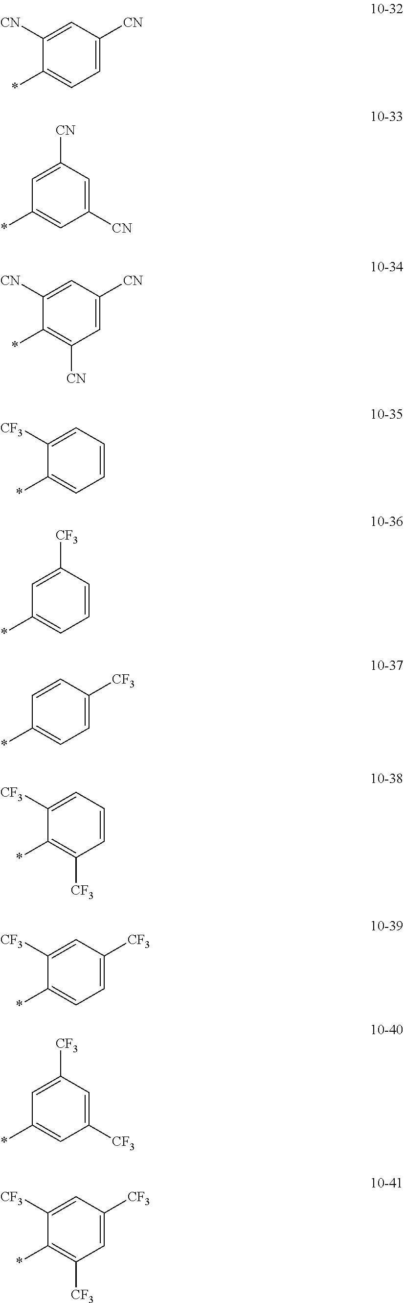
*C1=CC=C([CN])C=C1[CN].*C1=CC([CN])=CC([CN])=C1.*C1=C([CN])C=C([CN])C=C1[CN].*C1=CC=CC=C1[CF3].*C1=CC=CC([CF3])=C1.*C1=CC=C([CF3])C=C1.*C1=C([CF3])C=CC=C1[CF3].*C1=CC=C([CF3])C=C1[CF3].*C1=CC([CF3])=CC([CF3])=C1.*C1=C([CF3])C=C([CF3])C=C1[CF3]
